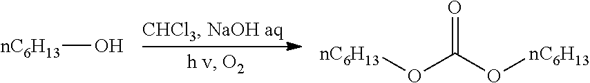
[nC6H13]O.[nC6H13]OC(O[nC6H13])=O
